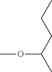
O(C(C)CCC)C
